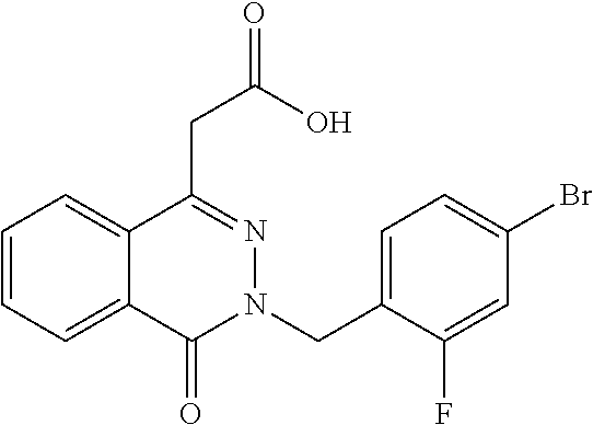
C1=CC=C2C(=C1)C(CC(O)=O)=NN(CC1=CC=C(Br)C=C1F)C2=O
